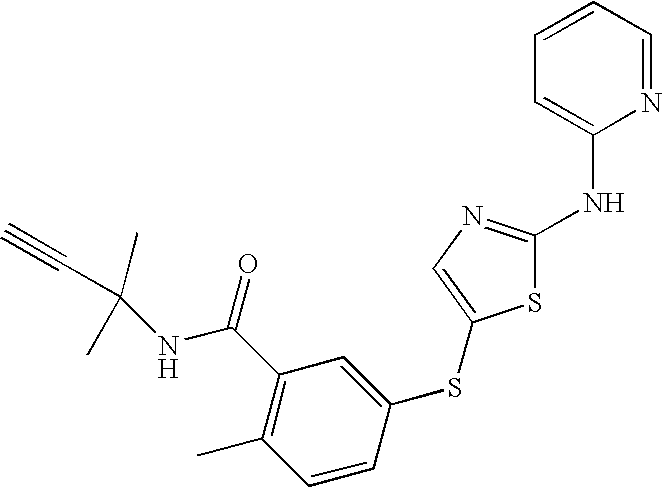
N1=CC=CC=C1NC1=NC=C(SC2=CC(C(=O)NC(C)(C#C)C)=C(C)C=C2)S1
